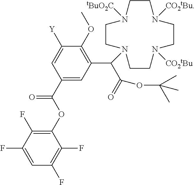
C1(C(OC2=C(F)C(F)=CC(F)=C2F)=O)=CC(C(C(=O)OC(C)(C)C)N2CCN([tBuO2C])CCN([CO2tBu])CCN([CO2tBu])CC2)=C(OC)C([Y])=C1
